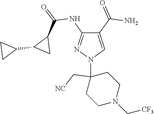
C1(C(=O)N)=CN(C2(C[NC])CCN(C[CF3])CC2)N=C1NC(=O)C1C(C2CC2)C1
